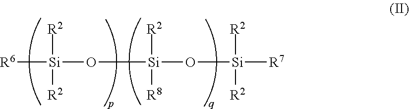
[R6][Si]([R2])([R2])O[Si]([R2])([R8])O[Si]([R2])([R2])[R7]
